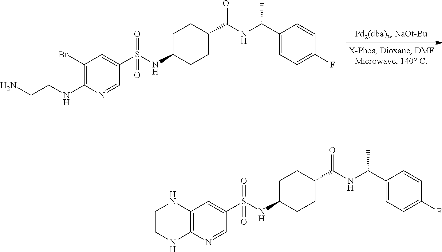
C1C(NS(C2=CC(Br)=C(NCCN)N=C2)(=O)=O)CCC(C(NC(C2=CC=C(F)C=C2)C)=O)C1.C1C(NS(C2=CC3=C(N=C2)NCCN3)(=O)=O)CCC(C(NC(C2=CC=C(F)C=C2)C)=O)C1
